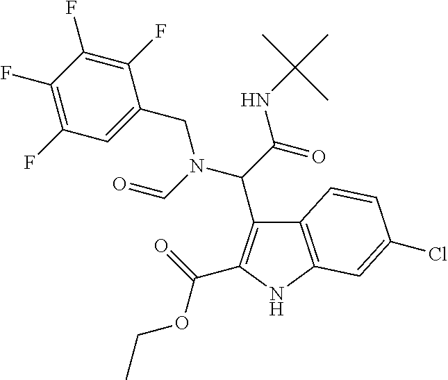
C12=C(NC(C(=O)OCC)=C1C(C(=O)NC(C)(C)C)N(C=O)CC1=CC(F)=C(F)C(F)=C1F)C=C(Cl)C=C2
